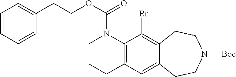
C12=C(C(Br)=C3C(=C1)CCN([Boc])CC3)N(C(OCCC1=CC=CC=C1)=O)CCC2
